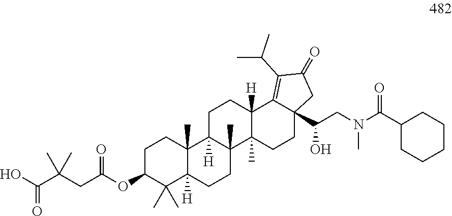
C1C(OC(CC(C(O)=O)(C)C)=O)C(C)(C)C2([H])C(C)(C1)C1([H])C(C)(CC2)C2(C)C([H])(CC1)C1=C(C(C)C)C(=O)CC1(C(CN(C(C1CCCCC1)=O)C)O)CC2
